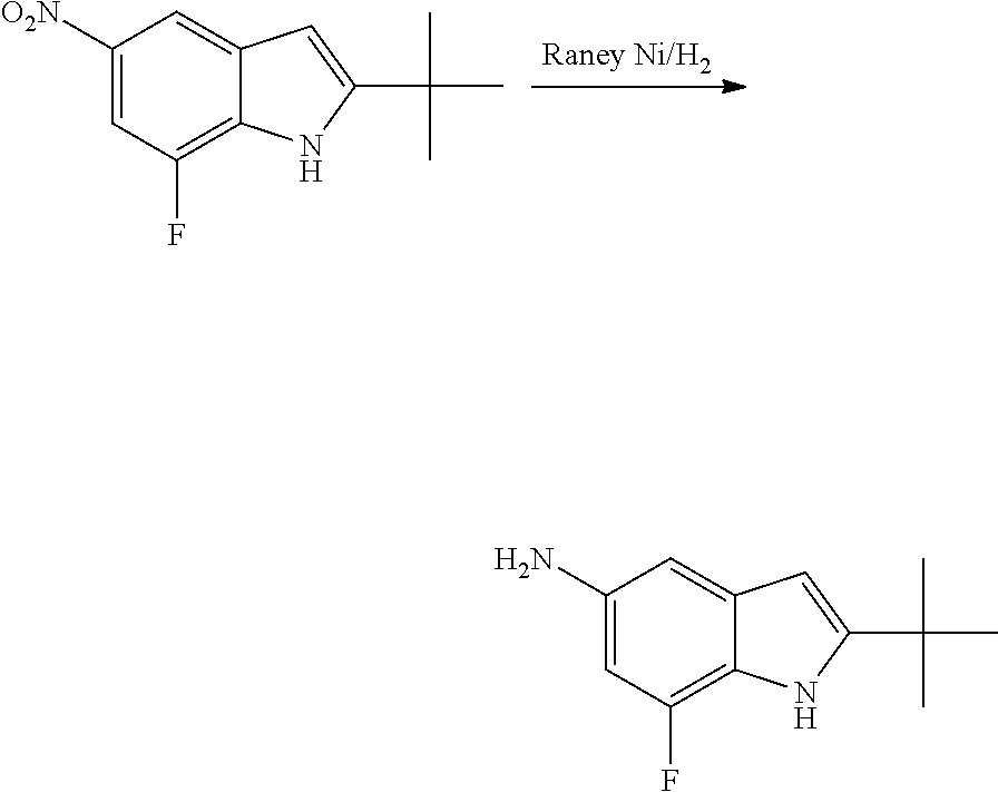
C1([O2N])=CC(F)=C2C(=C1)C=C(C(C)(C)C)N2.C1(N)=CC(F)=C2C(=C1)C=C(C(C)(C)C)N2
